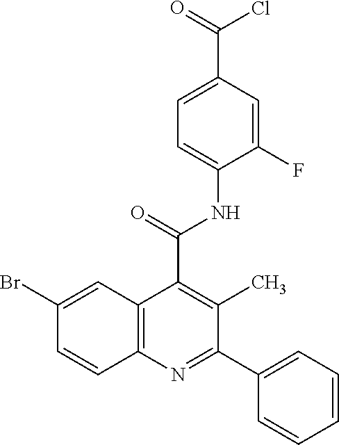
C12=C(N=C(C3=CC=CC=C3)C(C)=C1C(=O)NC1=CC=C(C(=O)Cl)C=C1F)C=CC(Br)=C2
